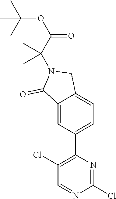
C1(Cl)=C(C2=CC=C3C(=C2)C(=O)N(C(C(OC(C)(C)C)=O)(C)C)C3)N=C(Cl)N=C1
